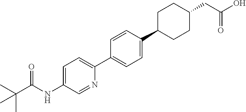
C1=C(NC(C(C)(C)C)=O)C=NC(C2=CC=C(C3CCC(CC(O)=O)CC3)C=C2)=C1
